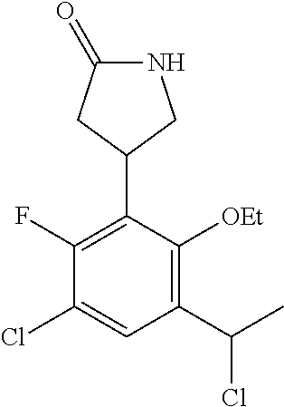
N1C(=O)CC(C2=C(F)C(Cl)=CC(C(C)Cl)=C2[OEt])C1
